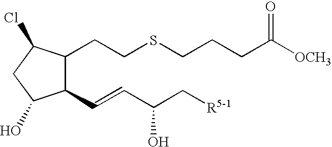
C1(C=CC(C[R5-1])O)C(CCSCCCC([OCH3])=O)C(Cl)CC1O
